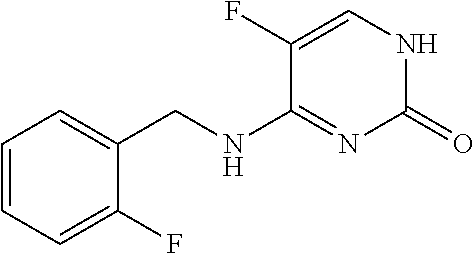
N1=C(NCC2=CC=CC=C2F)C(F)=CNC1=O
